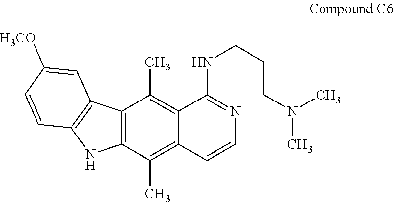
C12=C(C(C)=C3C(=C1C)C(NCCCN(C)C)=NC=C3)NC1=C2C=C([H3CO])C=C1
